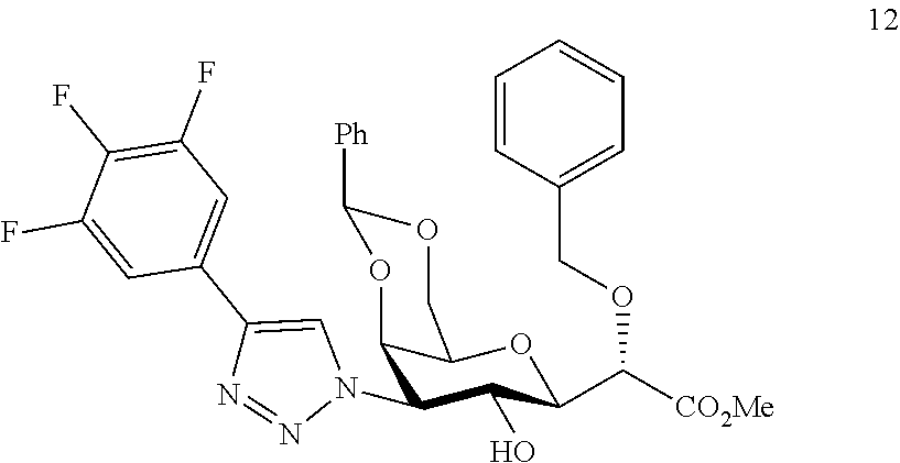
C12C(N3N=NC(C4=CC(F)=C(F)C(F)=C4)=C3)C(O)C(C([CO2Me])OCC3=CC=CC=C3)OC1COC([Ph])O2
